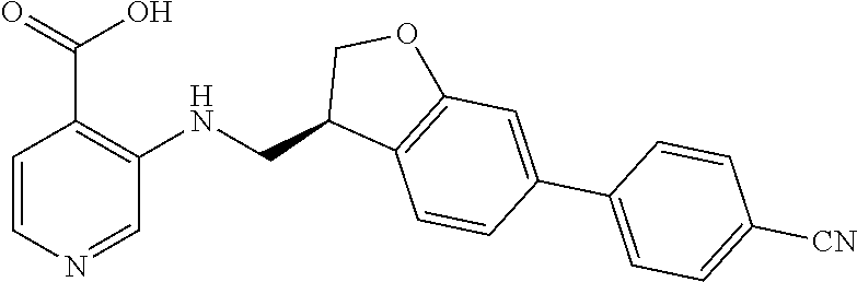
C1=CN=CC(NCC2C3=C(OC2)C=C(C2=CC=C([CN])C=C2)C=C3)=C1C(=O)O
